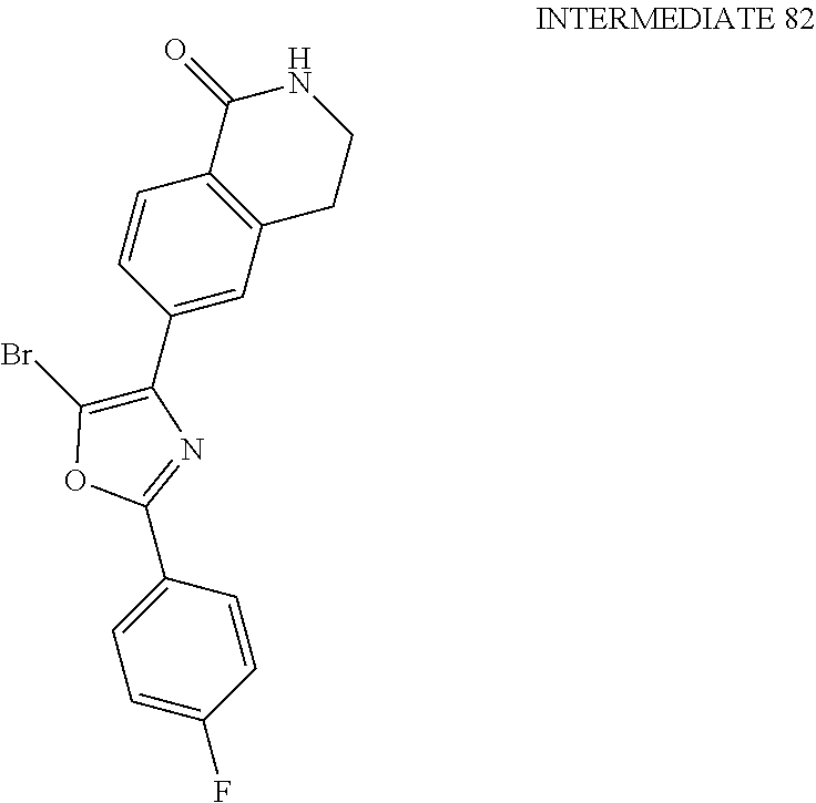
C1(Br)=C(C2=CC3=C(C=C2)C(=O)NCC3)N=C(C2=CC=C(F)C=C2)O1
